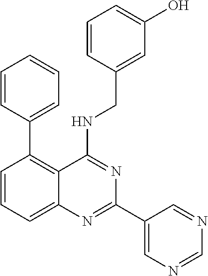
C1=CC=C2C(=C1C1=CC=CC=C1)C(NCC1=CC(O)=CC=C1)=NC(C1=CN=CN=C1)=N2
